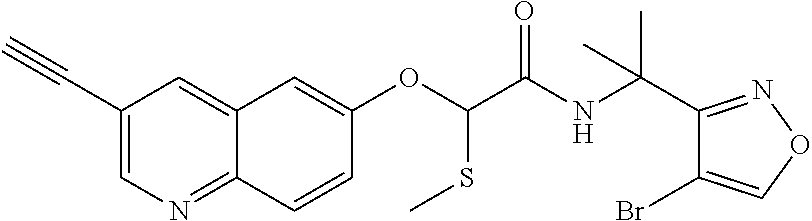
C1(C#C)=CN=C2C(=C1)C=C(OC(SC)C(=O)NC(C1=NOC=C1Br)(C)C)C=C2
